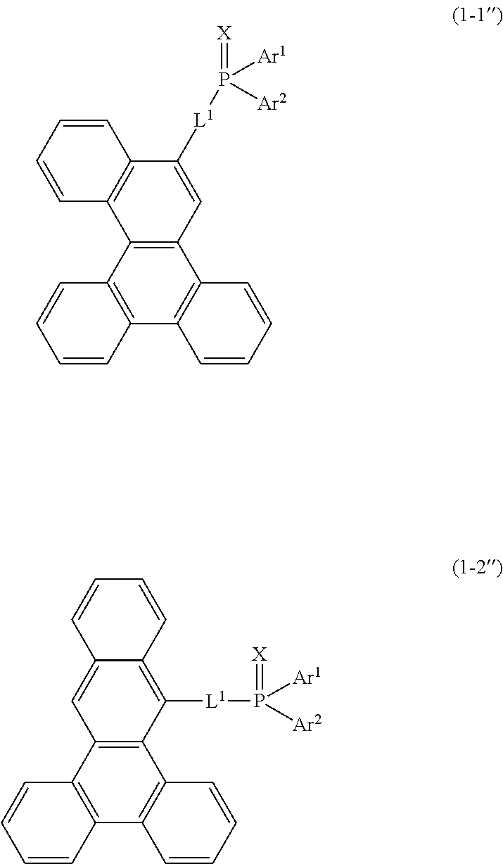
C12=C(C3=C(C4=C1C=CC=C4)C=CC=C3)C=C1C(=C2[L1]P(=[X])([Ar1])[Ar2])C=CC=C1.C12=C(C3=C(C4=C1C=CC=C4)C=CC=C3)C1=C(C([L1]P(=[X])([Ar1])[Ar2])=C2)C=CC=C1
